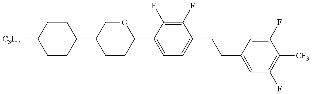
C1(C2CCC(C3=CC=C(CCC4=CC(F)=C([CF3])C(F)=C4)C(F)=C3F)OC2)CCC([C3H7])CC1
